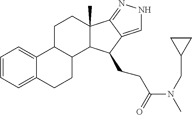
C1=CC=C2C(=C1)C1C(CC2)C2C(C)(CC1)C1=NNC=C1C2CCC(=O)N(CC1CC1)C
